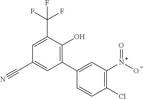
C1(Cl)=C([N+]([O-])=O)C=C(C2=C(O)C(C(F)(F)F)=CC(C#N)=C2)C=C1
